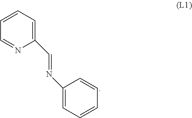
C1=CC=C(C=NC2=CC=CC=C2)N=C1
